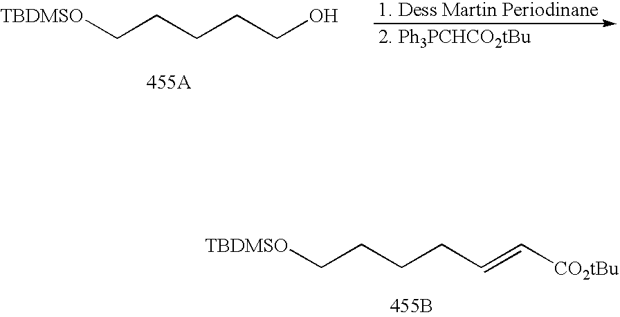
[TBDMSO]CCCCCO.[TBDMSO]CCCCC=C[CO2tBu].[455B]
